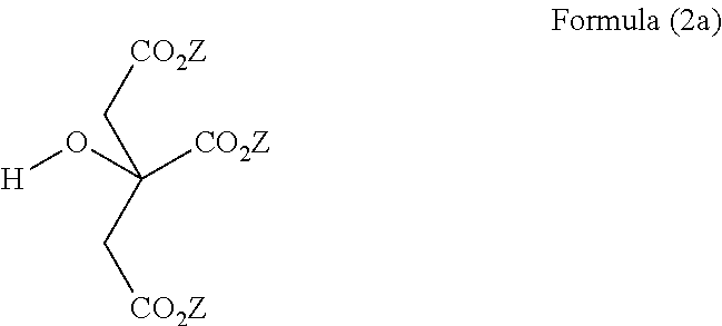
C(C[CO2Z])([CO2Z])(C[CO2Z])O[H]
